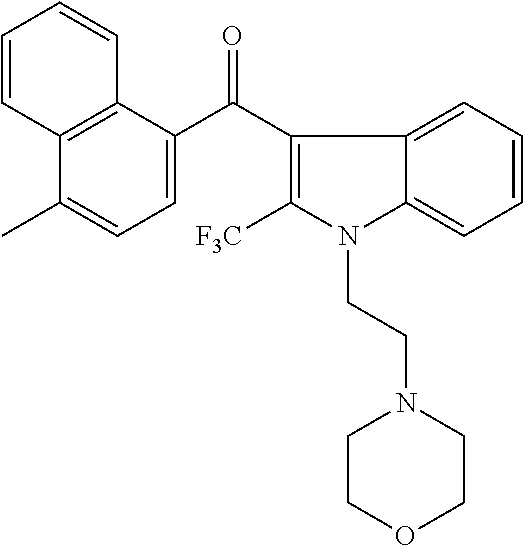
C1(C)=CC=C(C(C2=C([F3C])N(CCN3CCOCC3)C3=CC=CC=C23)=O)C2=C1C=CC=C2
